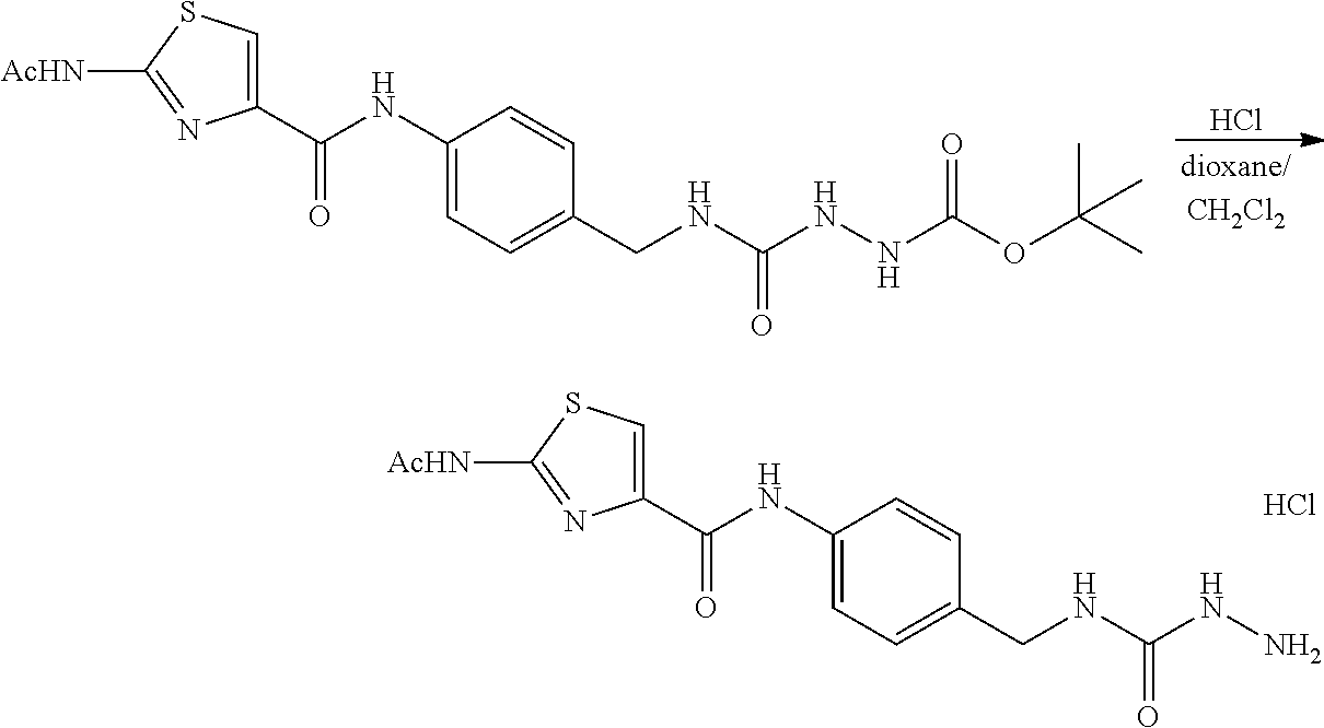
Cl.C1(C(NC2=CC=C(CNC(=O)NNC(=O)OC(C)(C)C)C=C2)=O)=CSC([AcHN])=N1.C1(C(NC2=CC=C(CNC(=O)NN)C=C2)=O)=CSC([AcHN])=N1.Cl
